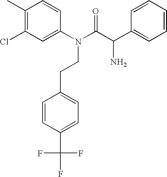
C1(C)=C(Cl)C=C(N(C(=O)C(N)C2=CC=CC=C2)CCC2=CC=C(C(F)(F)F)C=C2)C=C1
